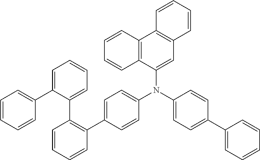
C12=C(C(N(C3=CC=C(C4=CC=CC=C4)C=C3)C3=CC=C(C4=C(C5=CC=CC=C5C5=CC=CC=C5)C=CC=C4)C=C3)=CC3=C1C=CC=C3)C=CC=C2
